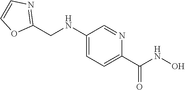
C1(CNC2=CC=C(C(NO)=O)N=C2)=NC=CO1
